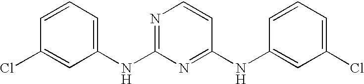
C1=CC=C(NC2=NC=CC(NC3=CC(Cl)=CC=C3)=N2)C=C1Cl
